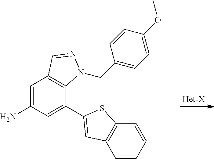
C1=C(N)C=C(C2=CC3=C(S2)C=CC=C3)C2=C1C=NN2CC1=CC=C(OC)C=C1
